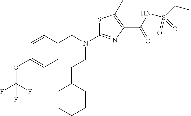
S1C(N(CC2=CC=C(OC(F)(F)F)C=C2)CCC2CCCCC2)=NC(C(NS(CC)(=O)=O)=O)=C1C
